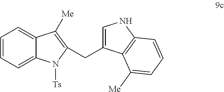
C1=CC=C2C(=C1)C([Me])=C(CC1=CNC3=C1C([Me])=CC=C3)N2[Ts]
